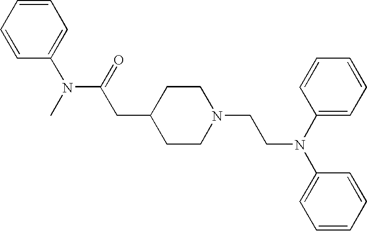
C1=CC=CC=C1N(C(CC1CCN(CCN(C2=CC=CC=C2)C2=CC=CC=C2)CC1)=O)C
